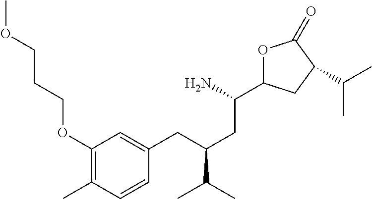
COCCCOC1=C(C)C=CC(CC(CC(N)C2OC(=O)C(C(C)C)C2)C(C)C)=C1
